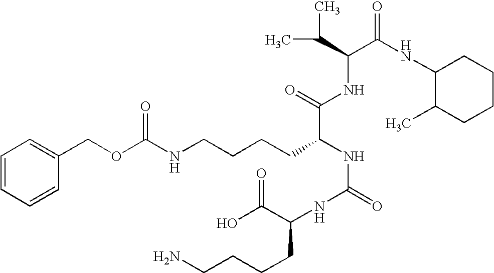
C1=CC=CC(COC(NCCCCC(NC(=O)NC(C(O)=O)CCCCN)C(NC(C(C)C)C(NC2C(C)CCCC2)=O)=O)=O)=C1
